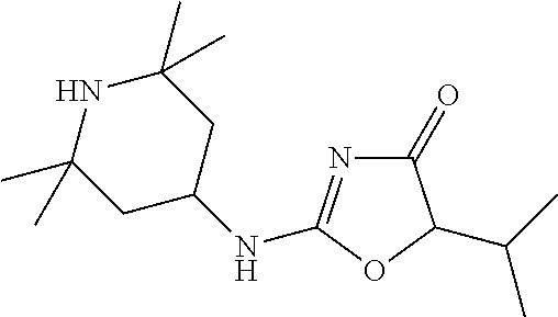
C1(=O)N=C(NC2CC(C)(C)NC(C)(C)C2)OC1C(C)C
